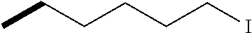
CCCCCCI
